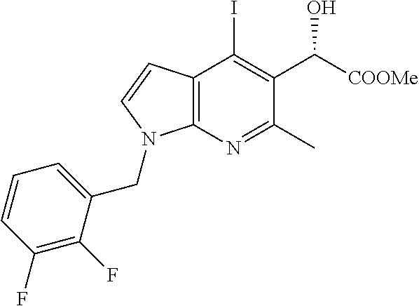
C1(F)=C(F)C(CN2C3=C(C(I)=C(C([COOMe])O)C(C)=N3)C=C2)=CC=C1
